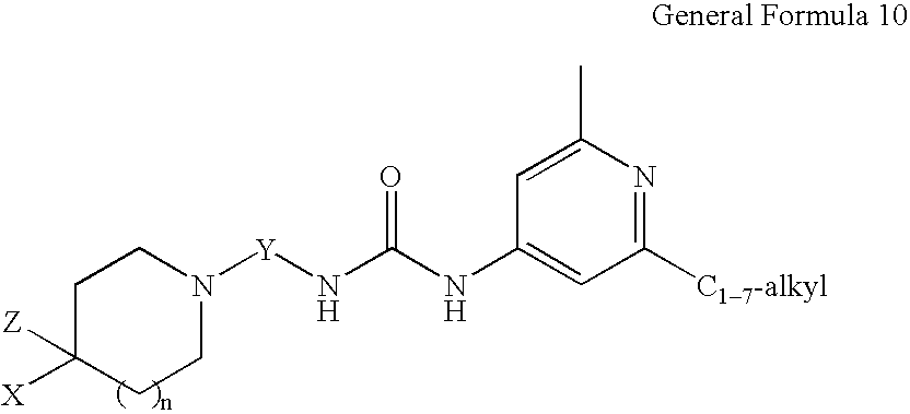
C1CN([Y]NC(NC2=CC([C17-alkyl])=NC(C)=C2)=O)CCC1([X])[Z]
